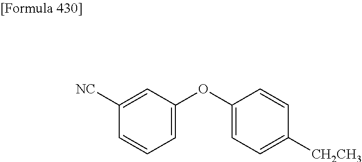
C1=C(OC2=CC=C([CH2CH3])C=C2)C=C([NC])C=C1
